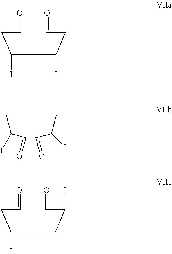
C(I)(CC=O)CC(CC=O)I.C(CC(C=O)I)C(C=O)I.C(I)(CC=O)CCC(C=O)I
